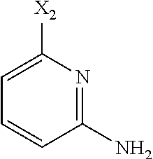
C1(N)=NC([X2])=CC=C1
